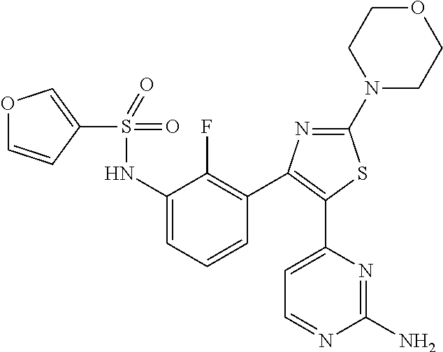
S(NC1=CC=CC(C2=C(C3=CC=NC(N)=N3)SC(N3CCOCC3)=N2)=C1F)(=O)(=O)C1=COC=C1
